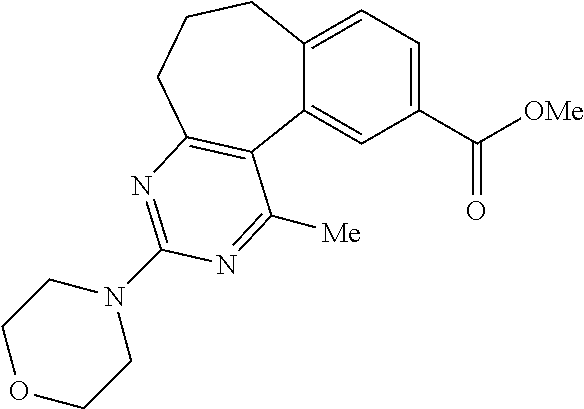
C12=CC(C(=O)[OMe])=CC=C1CCCC1=C2C([Me])=NC(N2CCOCC2)=N1
